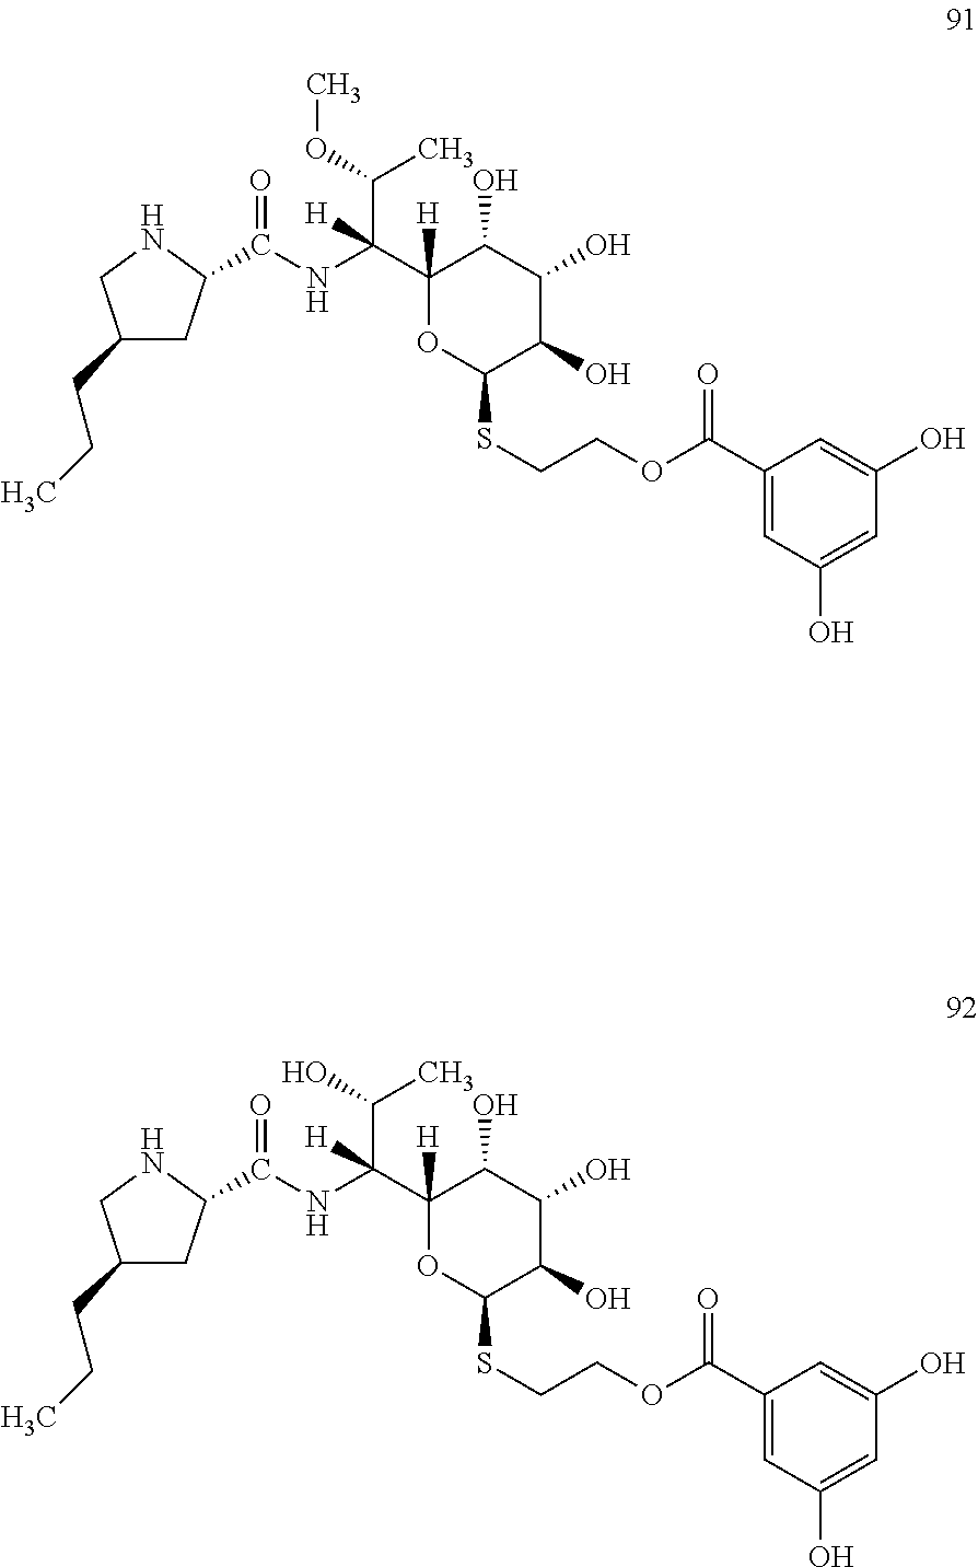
N1CC(CCC)CC1C(=O)NC(C1([H])C(O)C(O)C(O)C(SCCOC(C2=CC(O)=CC(O)=C2)=O)O1)(C(C)OC)[H].N1CC(CCC)CC1C(=O)NC(C1([H])C(O)C(O)C(O)C(SCCOC(C2=CC(O)=CC(O)=C2)=O)O1)(C(C)O)[H]
